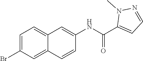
C1=C(Br)C=C2C(=C1)C=C(NC(C1=CC=NN1C)=O)C=C2
